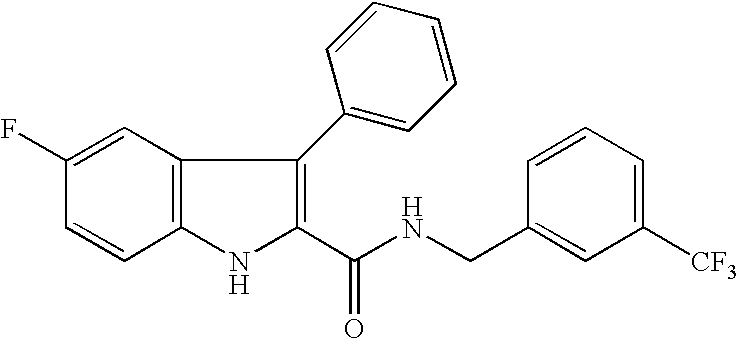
C1=C(F)C=CC2=C1C(C1=CC=CC=C1)=C(C(NCC1=CC([CF3])=CC=C1)=O)N2
